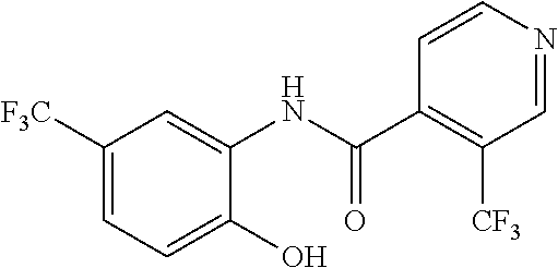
C1([F3C])=CC=C(O)C(NC(C2=C([CF3])C=NC=C2)=O)=C1
